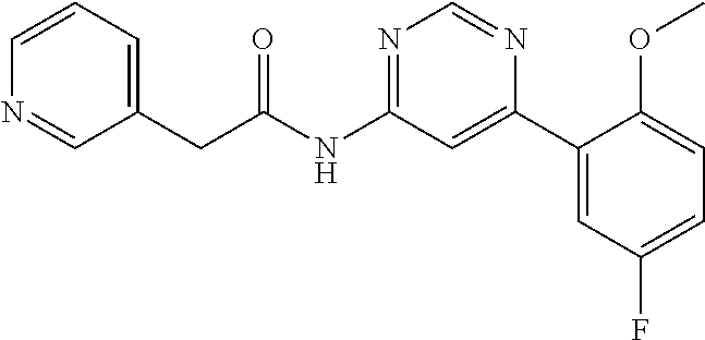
C1(CC(NC2=NC=NC(C3=CC(F)=CC=C3OC)=C2)=O)=CC=CN=C1
